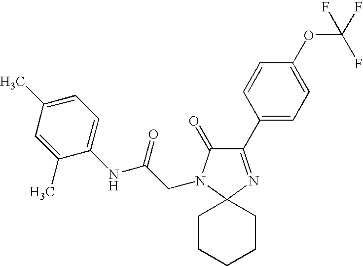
C1(C2=CC=C(OC(F)(F)F)C=C2)=NC2(N(CC(=O)NC3=CC=C(C)C=C3C)C1=O)CCCCC2
